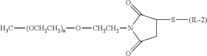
C[(OCH2CH2)n]O[CH2CH2]N1C(=O)CC(S[(IL-2)])C1=O
